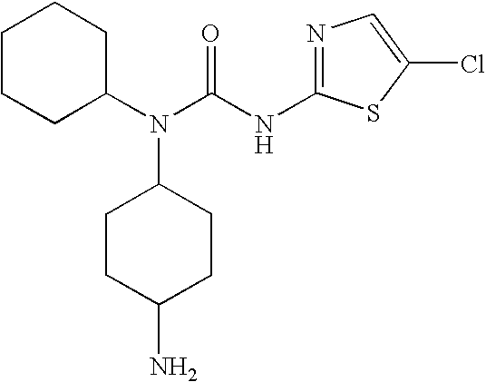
C1CCC(N(C(NC2=NC=C(Cl)S2)=O)C2CCC(N)CC2)CC1
